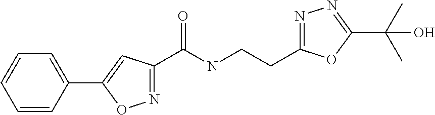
C1=CC(C2=CC(C(NCCC3=NN=C(C(C)(C)O)O3)=O)=NO2)=CC=C1
